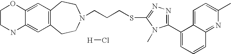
[H]Cl.C12=CC3=C(C=C1OCCN2)CCN(CCCSC1=NN=C(C2=CC=CC4=NC(C)=CC=C24)N1C)CC3
